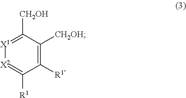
[X1]1=C([CH2OH])C([CH2OH])=C([R1])C([R1])=[X2]1
